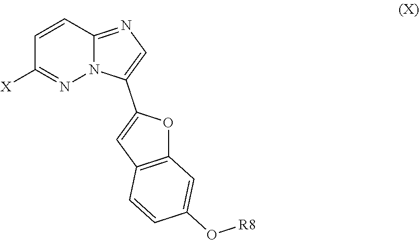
C1=CC2=NC=C(C3=CC4=C(O3)C=C(O[R8])C=C4)N2N=C1[X]
